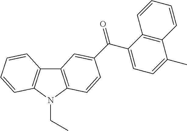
C12=C(N(CC)C3=C1C=CC=C3)C=CC(C(C1=CC=C(C)C3=C1C=CC=C3)=O)=C2
